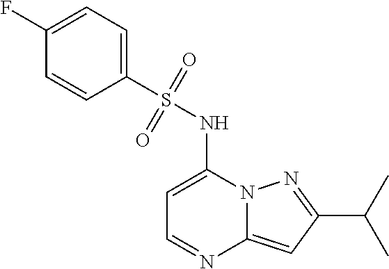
CC(C1=NN2C(=C1)N=CC=C2NS(C1=CC=C(F)C=C1)(=O)=O)C
